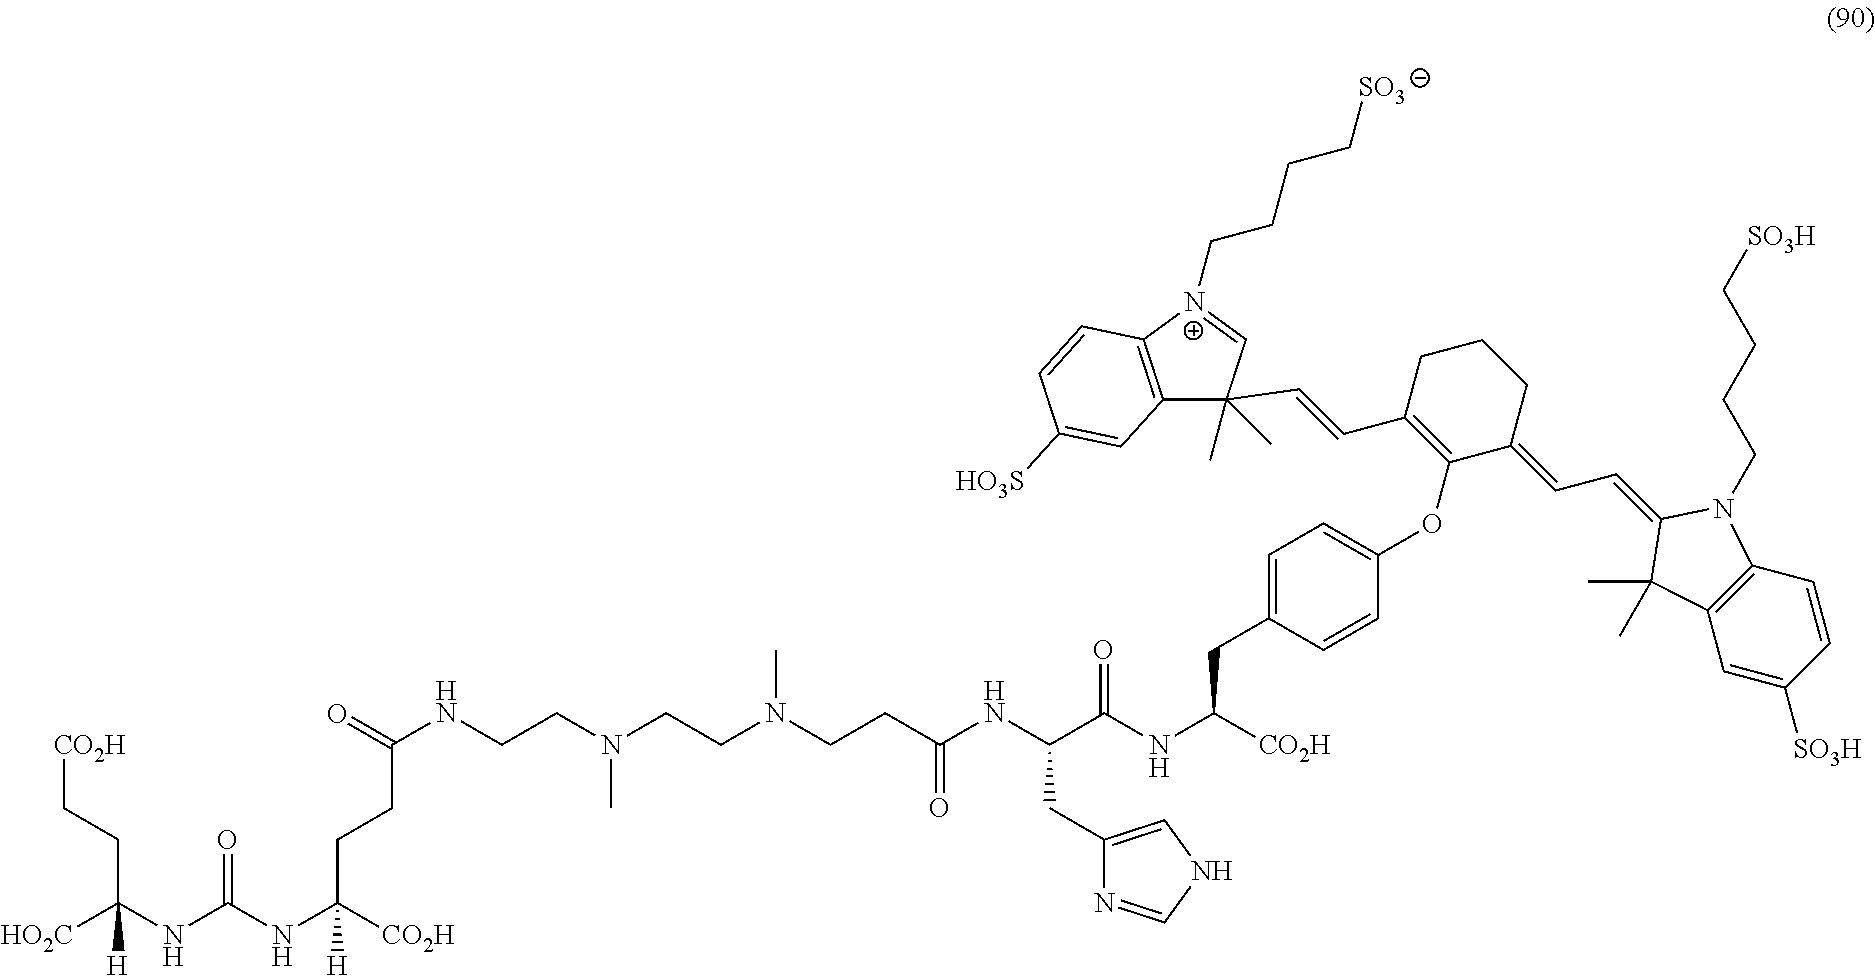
[HO2C]C(NC(NC([CO2H])(CCC(NCCN(CCN(CCC(NC(CC1=CNC=N1)C(NC([CO2H])CC1=CC=C(OC2=C(C=CC3(C)(C)C4=C(C=CC([HO3S])=C4)[N+](CCCC[SO3])=C3)CCCC2=CC=C2N(CCCC[SO3H])C3=C(C=C([SO3H])C=C3)C2(C)C)C=C1)=O)=O)C)C)=O)[H])=O)([H])CC[CO2H]
